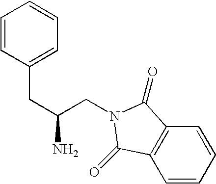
C1=CC(CC(N)CN2C(=O)C3=C(C=CC=C3)C2=O)=CC=C1
